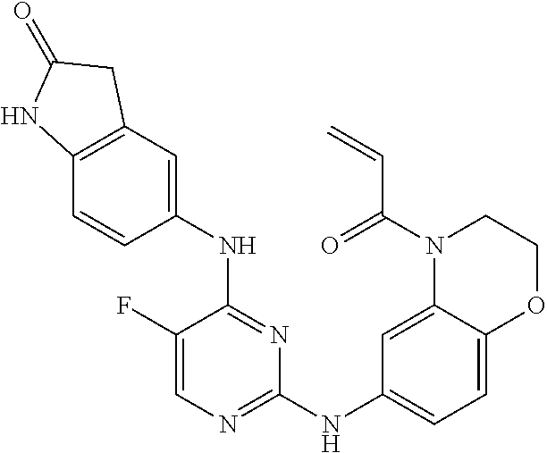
N(C1=NC=C(F)C(NC2=CC3=C(C=C2)NC(=O)C3)=N1)C1=CC=C2C(=C1)N(C(C=C)=O)CCO2
